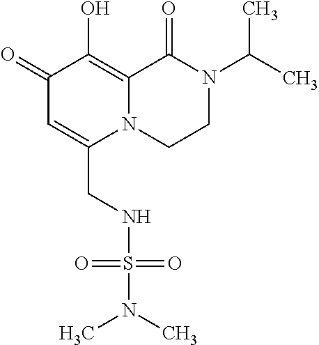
C1(=O)C=C(CNS(N(C)C)(=O)=O)N2C(=C1O)C(=O)N(C(C)C)CC2
